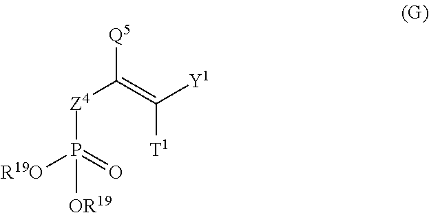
[Z4](C(=C([Y1])[T1])[Q5])P([OR19])([R19O])=O
